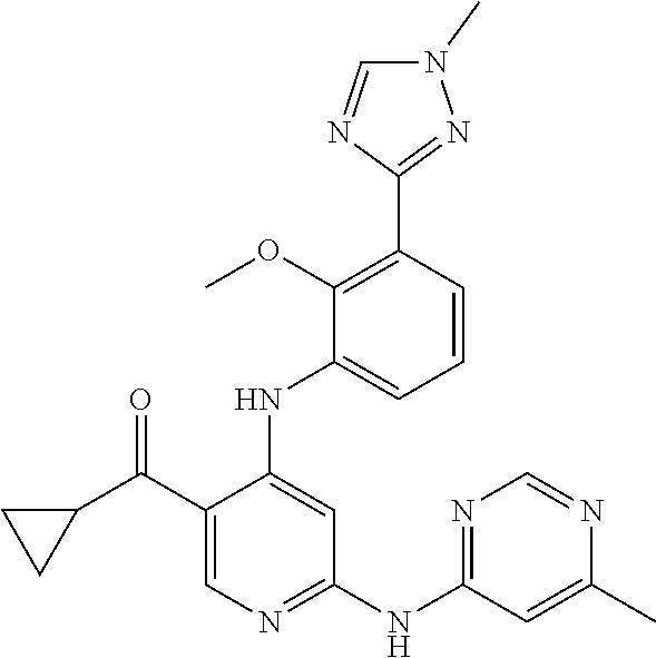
C1=CC(C2=NN(C)C=N2)=C(OC)C(NC2=CC(NC3=NC=NC(C)=C3)=NC=C2C(=O)C2CC2)=C1
